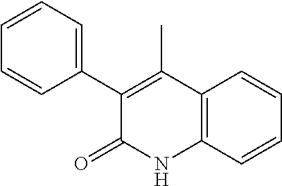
C1(C)=C(C2=CC=CC=C2)C(=O)NC2=C1C=CC=C2
